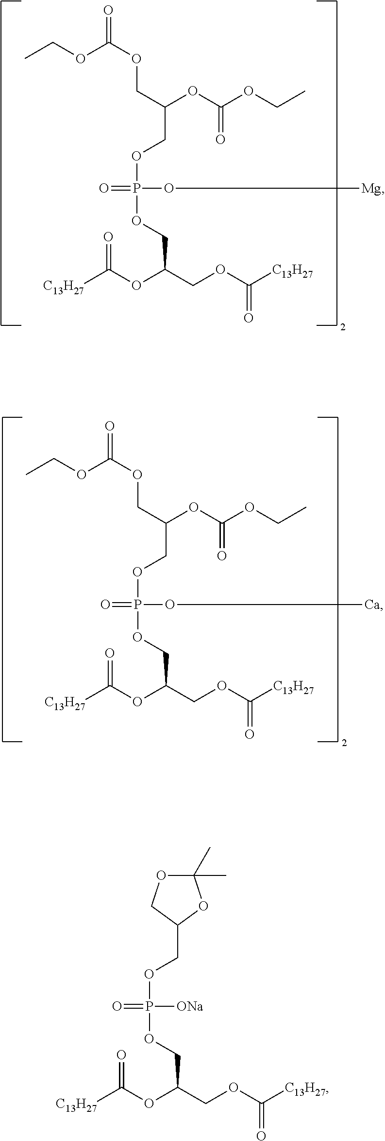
O=C(OCC(COP(OCC(COC([C13H27])=O)OC([C13H27])=O)(O[Mg])=O)OC(OCC)=O)OCC.O=C(OCC(COP(OCC(COC([C13H27])=O)OC([C13H27])=O)(O[Ca])=O)OC(OCC)=O)OCC.C1(COP(OCC(COC([C13H27])=O)OC([C13H27])=O)([ONa])=O)OC(C)(C)OC1
